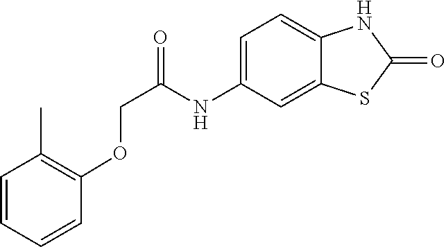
C1=CC=CC(OCC(NC2=CC=C3NC(=O)SC3=C2)=O)=C1C
